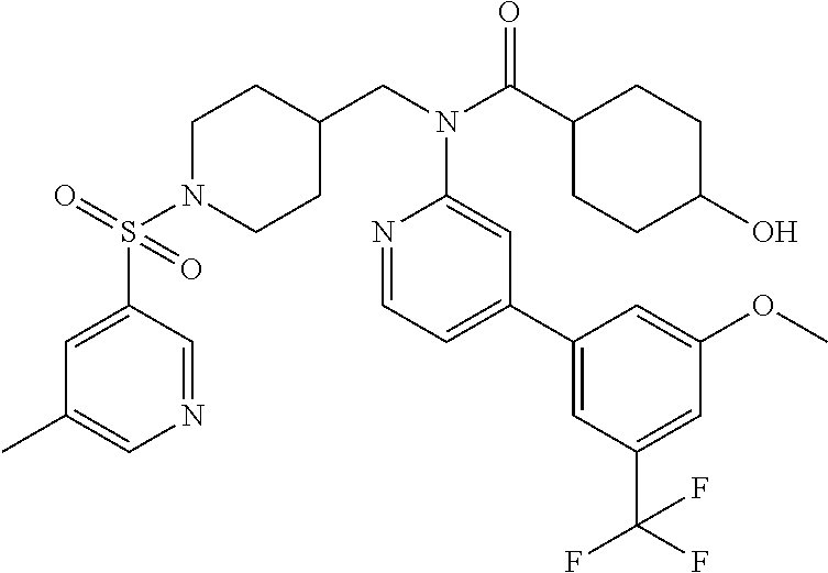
S(N1CCC(CN(C(C2CCC(O)CC2)=O)C2=CC(C3=CC(C(F)(F)F)=CC(OC)=C3)=CC=N2)CC1)(C1=CC(C)=CN=C1)(=O)=O
